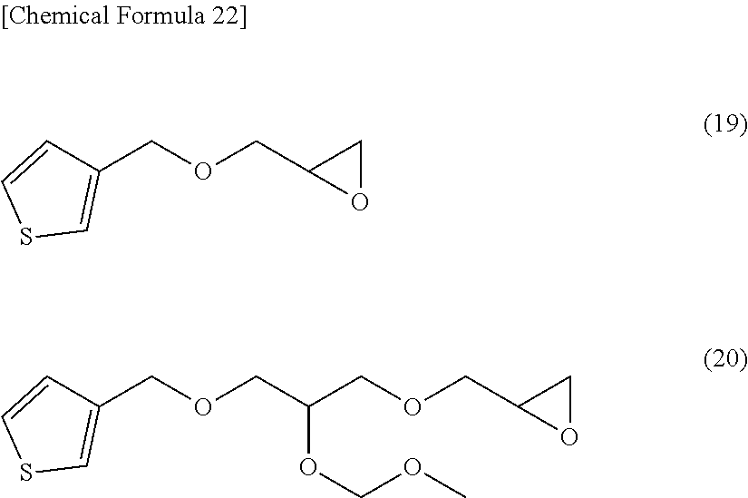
C1=CSC=C1COCC1OC1.C1=CSC=C1COCC(COCC1OC1)OCOC
